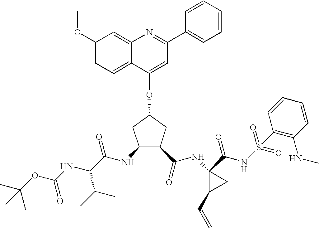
C1(OC)=CC=C2C(=C1)N=C(C1=CC=CC=C1)C=C2OC1CC(NC(C(NC(OC(C)(C)C)=O)C(C)C)=O)C(C(NC2(C(NS(C3=C(NC)C=CC=C3)(=O)=O)=O)C(C=C)C2)=O)C1
